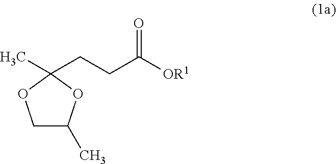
C1C(C)OC(C)(CCC([OR1])=O)O1
